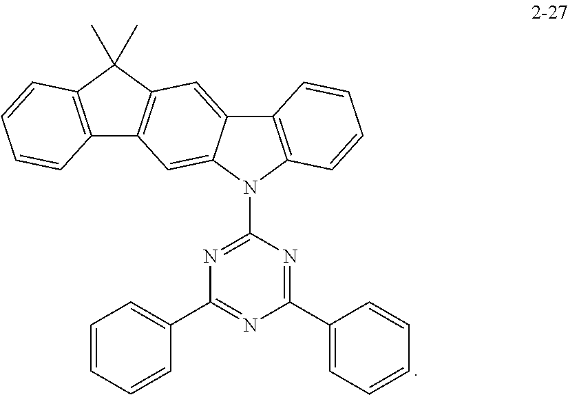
C12=C(N(C3=NC(C4=CC=CC=C4)=NC(C4=CC=CC=C4)=N3)C3=CC4=C(C=C13)C(C)(C)C1=C4C=CC=C1)C=CC=C2
